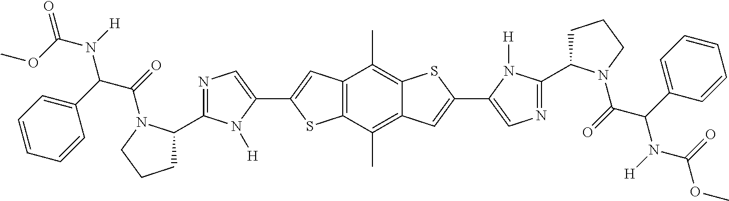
COC(N([H])C(C1=CC=CC=C1)C(=O)N1C(C2=NC=C(C3=CC4=C(S3)C(C)=C3C(=C4C)SC(C4=CN=C(C5CCCN5C(C(N(C(OC)=O)[H])C5=CC=CC=C5)=O)N4[H])=C3)N2[H])CCC1)=O
